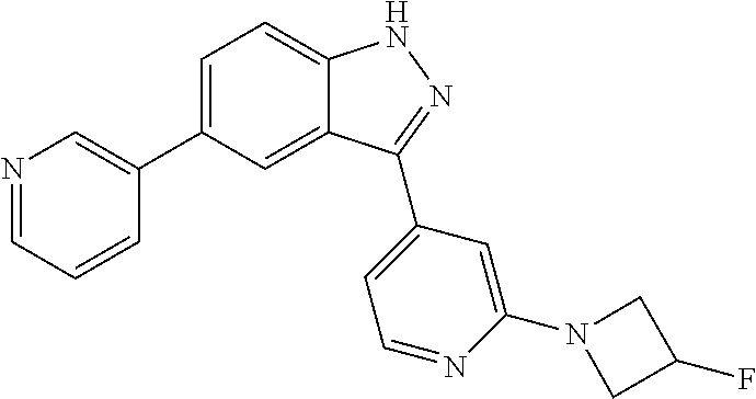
C1=C(C2=CN=CC=C2)C=C2C(=C1)NN=C2C1=CC=NC(N2CC(F)C2)=C1
